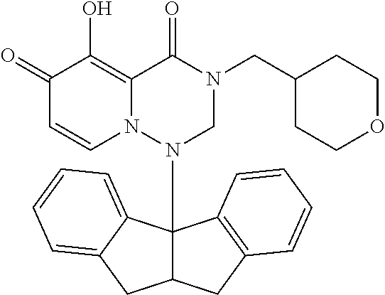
C1(=O)C=CN2C(=C1O)C(=O)N(CC1CCOCC1)CN2C12C(CC3=C1C=CC=C3)CC1=CC=CC=C21
